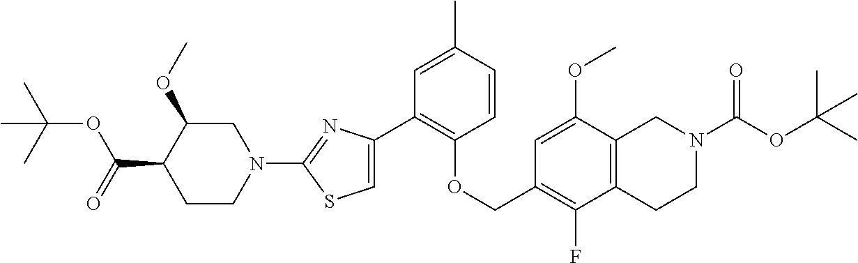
C1(C2=C(OCC3=C(F)C4=C(C(OC)=C3)CN(C(OC(C)(C)C)=O)CC4)C=CC(C)=C2)=CSC(N2CC(OC)C(C(=O)OC(C)(C)C)CC2)=N1
